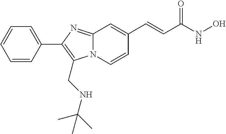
N12C(=NC(C3=CC=CC=C3)=C1CNC(C)(C)C)C=C(C=CC(NO)=O)C=C2
